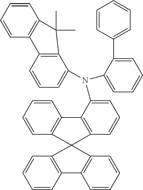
C1=CC2=C(C=C1)C1(C3=C2C=CC=C3)C2=C(C=CC=C2)C2=C1C=CC=C2N(C1=CC=CC=C1C1=CC=CC=C1)C1=CC=CC2=C1C(C)(C)C1=C2C=CC=C1
